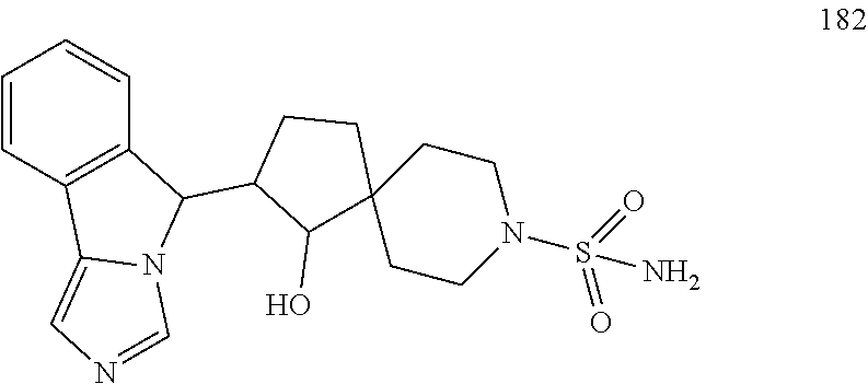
C1(C2C3=C(C4=CN=CN24)C=CC=C3)C(O)C2(CC1)CCN(S(=O)(=O)N)CC2
